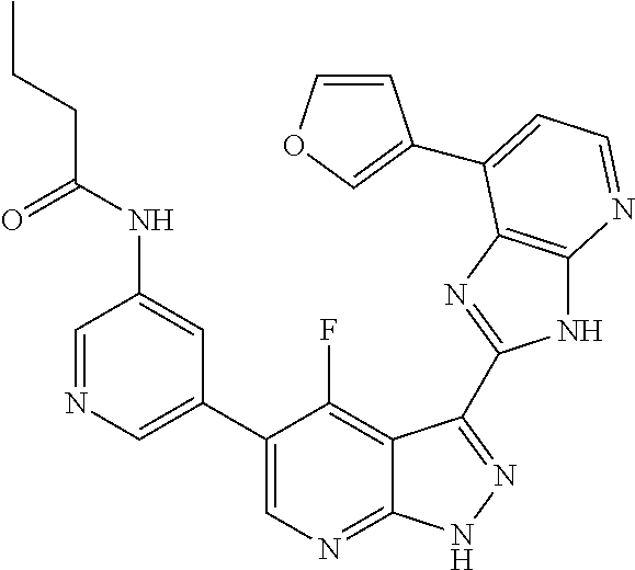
C1=NC=C(C2=CN=C3C(=C2F)C(C2=NC4=C(N2)N=CC=C4C2=COC=C2)=NN3)C=C1NC(CCC)=O
